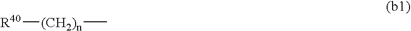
[R40][(CH2)n]C
